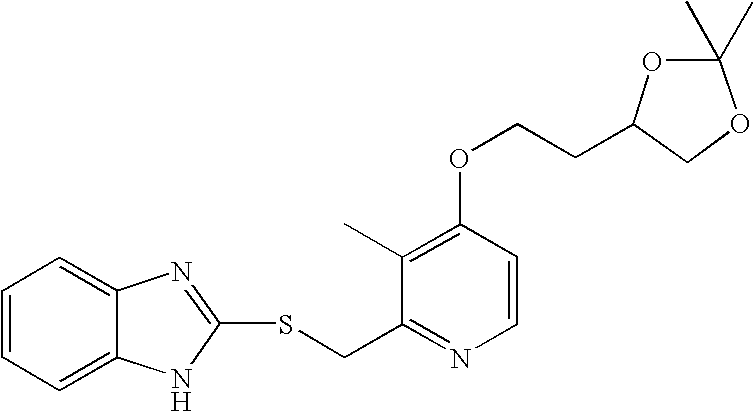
C1(C)=C(OCCC2OC(C)(C)OC2)C=CN=C1CSC1=NC2=CC=CC=C2N1
